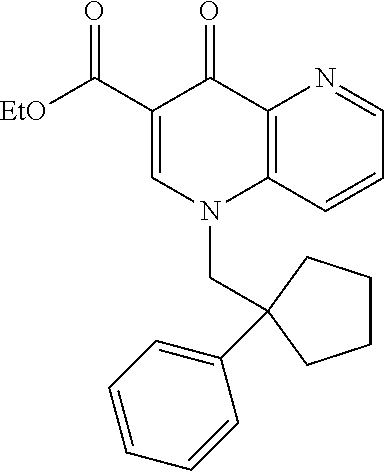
C12=C(C=CC=N1)N(CC1(C3=CC=CC=C3)CCCC1)C=C(C([EtO])=O)C2=O
